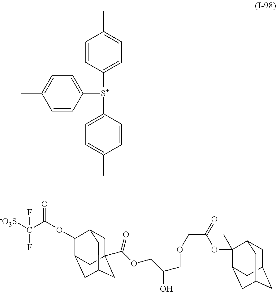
C1=CC([S+](C2=CC=C(C)C=C2)C2=CC=C(C)C=C2)=CC=C1C.[-O3S]C(C(OC1C2CC3CC(C(OCC(COCC(=O)OC4(C)C5CC6CC(CC4C6)C5)O)=O)(CC1C3)C2)=O)(F)F
